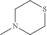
C1N(C)CCSC1
